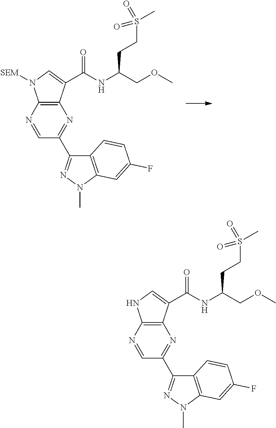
N1=C(C2=NN(C)C3=C2C=CC(F)=C3)C=NC2=C1C(C(NC(COC)CCS(C)(=O)=O)=O)=CN2[SEM].N1=C(C2=NN(C)C3=C2C=CC(F)=C3)C=NC2=C1C(C(NC(COC)CCS(C)(=O)=O)=O)=CN2
